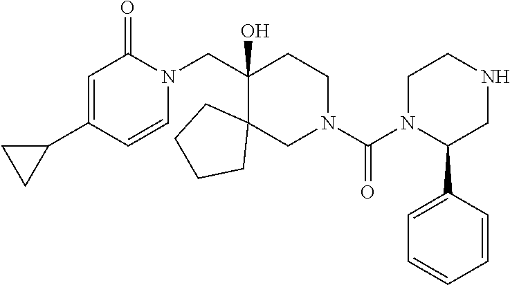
C1=C(C2CC2)C=CN(CC2(O)C3(CN(C(N4C(C5=CC=CC=C5)CNCC4)=O)CC2)CCCC3)C1=O
